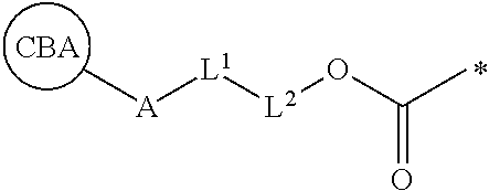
[CBA].C[A][L1][L2]OC(C)=O
